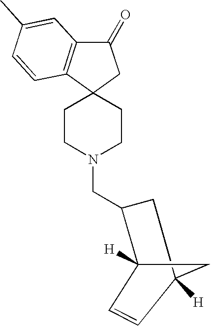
C1CN(CC2CC3([H])CC2([H])C=C3)CCC12CC(=O)C1=C2C=CC(C)=C1
